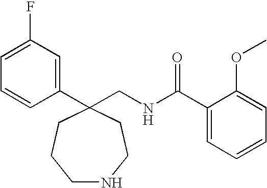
C1(C2(CNC(C3=CC=CC=C3OC)=O)CCCNCC2)=CC(F)=CC=C1
